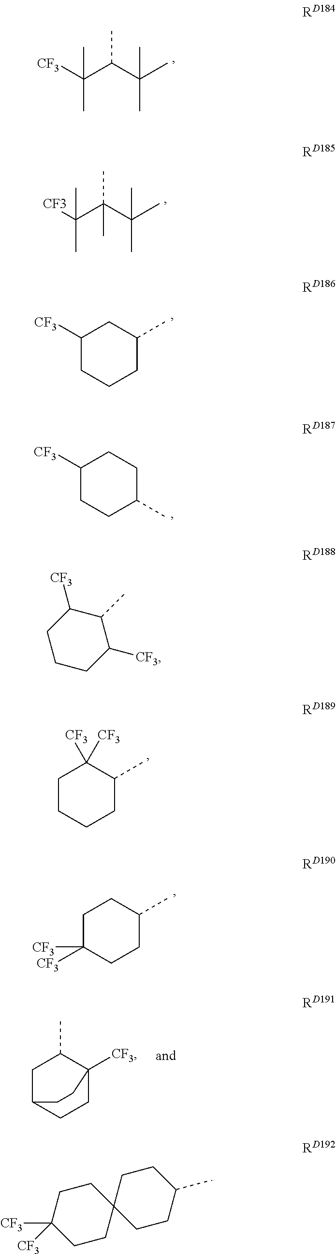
[CF3]C(C(C(C)(C)C)C)(C)C.[CF3]C(C(C(C)(C)C)(C)C)(C)C.C1([CF3])CCCC(C)C1.C1([CF3])CCC(C)CC1.C1(C)C([CF3])CCCC1[CF3].C1CCCC(C)C1([CF3])[CF3].C1C([CF3])([CF3])CCC(C)C1.C1C2CCC([CF3])(C1C)CC2.C1CC([CF3])([CF3])CCC12CCC(C)CC2
